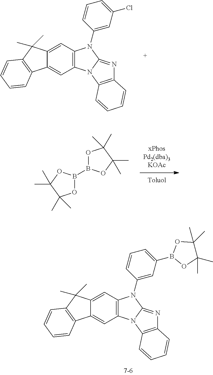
C12=CC3=C(C=C1C(C)(C)C1=C2C=CC=C1)N(C1=CC(Cl)=CC=C1)C1=NC2=C(N31)C=CC=C2.O1B(B2OC(C)(C)C(C)(C)O2)OC(C)(C)C1(C)C.C12=CC3=C(C=C1C(C)(C)C1=C2C=CC=C1)N(C1=CC(B2OC(C)(C)C(C)(C)O2)=CC=C1)C1=NC2=C(N31)C=CC=C2
